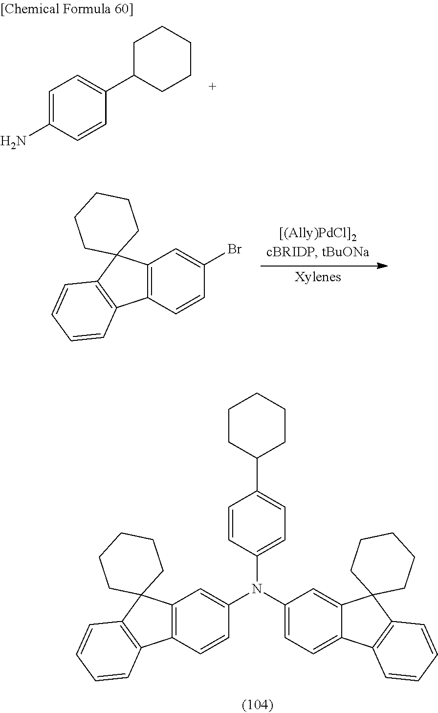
C1=C(N)C=CC(C2CCCCC2)=C1.C12=C(C=CC(Br)=C1)C1=C(C23CCCCC3)C=CC=C1.C12=C(C=CC(N(C3=CC=C4C(=C3)C3(C5=C4C=CC=C5)CCCCC3)C3=CC=C(C4CCCCC4)C=C3)=C1)C1=C(C23CCCCC3)C=CC=C1
